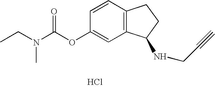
Cl.C1(OC(N(C)CC)=O)=CC2=C(C=C1)CCC2NCC#C
